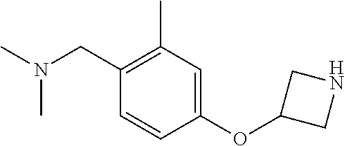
N(CC1=C(C)C=C(OC2CNC2)C=C1)(C)C
